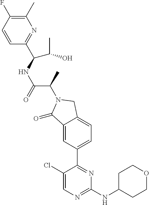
C1(=O)C2=CC(C3=NC(NC4CCOCC4)=NC=C3Cl)=CC=C2CN1C(C(NC(C1=NC(C)=C(F)C=C1)C(C)O)=O)C
